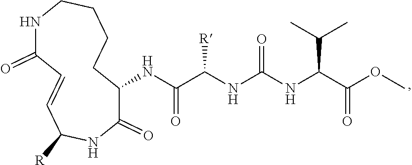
C1(=O)C(NC(C(NC(NC(C(OC)=O)C(C)C)=O)[R])=O)CCCCNC(=O)C=CC([R])N1
